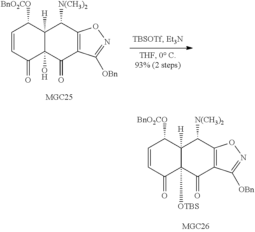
C1=CC(=O)C2(O)C([H])(C1[BnO2CO])C([N(CH3)2])C1=C(C2=O)C([OBn])=NO1.C1=CC(=O)C2([OTBS])C([H])(C1[BnO2CO])C([N(CH3)2])C1=C(C2=O)C([OBn])=NO1
